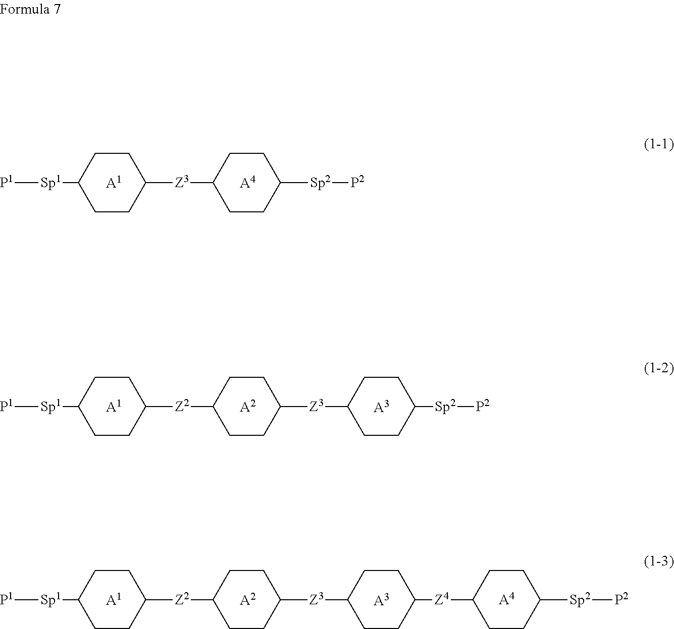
[A1].[A2].[A3].[A4].[P1][Sp1]C1CCC([Z2]C2CCC([Z3]C3CCC([Z4]C4CCC([Sp2][P2])CC4)CC3)CC2)CC1.[A1].[A2].[A3].[P1][Sp1]C1CCC([Z2]C2CCC([Z3]C3CCC([Sp2][P2])CC3)CC2)CC1.[A1].[A4].[P1][Sp1]C1CCC([Z3]C2CCC([Sp2][P2])CC2)CC1
